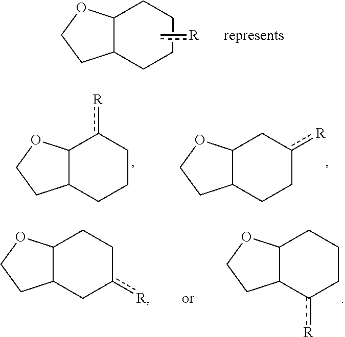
C12C(CCCC1)CCO2.c[R].C12C(CCCc1[R])CCO2.C12C(CCc([R])C1)CCO2.C12C(c([R])CCC1)CCO2.C12C(Cc([R])CC1)CCO2
